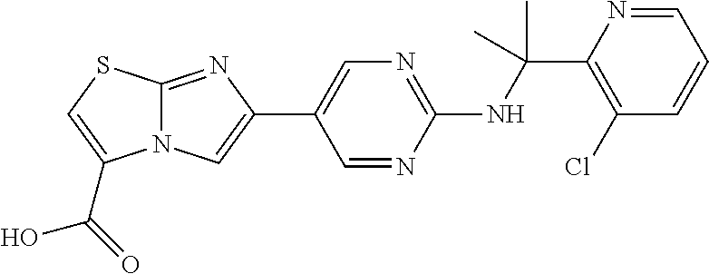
C1(C2=CN=C(NC(C3=C(Cl)C=CC=N3)(C)C)N=C2)=CN2C(=N1)SC=C2C(=O)O
